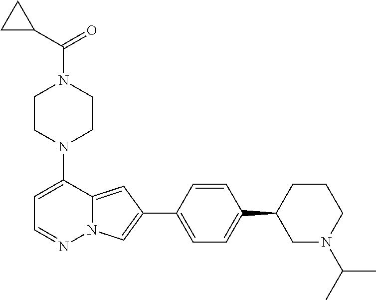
N1(C2=CC=NN3C2=CC(C2=CC=C(C4CN(C(C)C)CCC4)C=C2)=C3)CCN(C(C2CC2)=O)CC1
